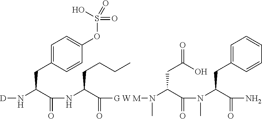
C1=C(CC(N[D])C(=O)NC(C([G W M]N(C)C(C(N(C)C(C(N)=O)CC2=CC=CC=C2)=O)CC(=O)O)=O)CCCC)C=CC(OS(O)(=O)=O)=C1
